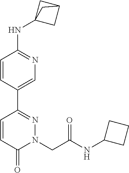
C1=CC(C2=NN(CC(NC3CCC3)=O)C(=O)C=C2)=CN=C1NC12CC(C1)C2
